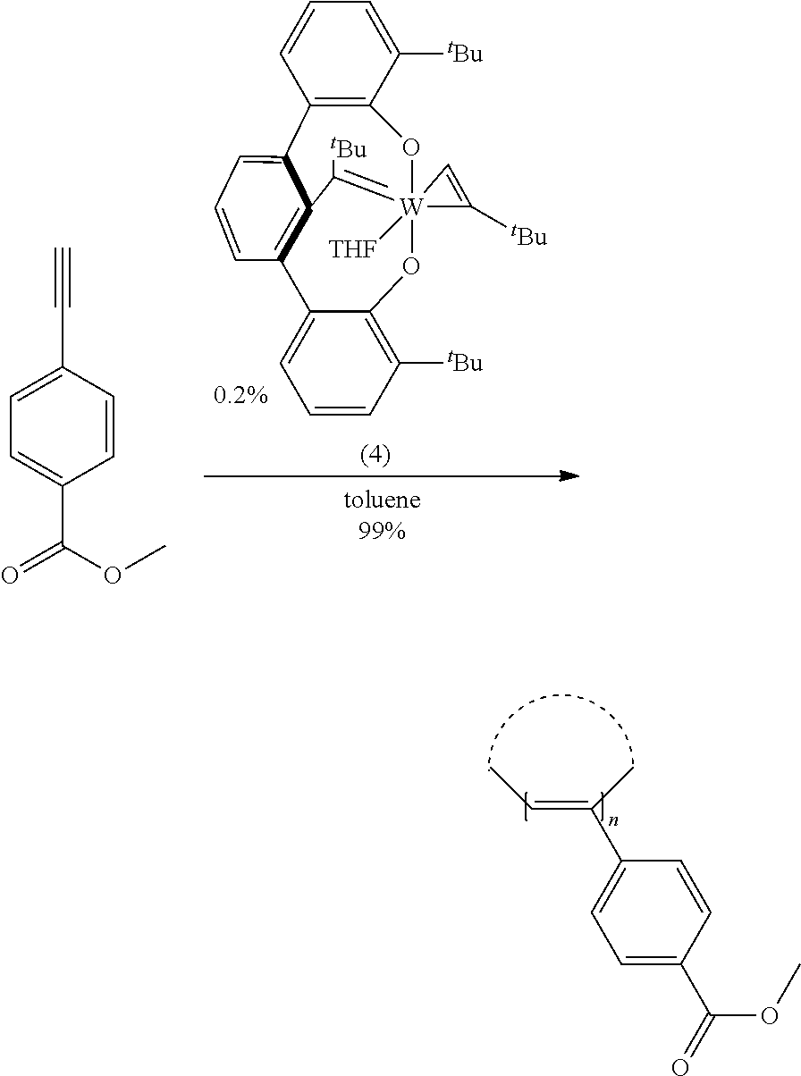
C(=C(C)C1=CC=C(C(=O)OC)C=C1)C.C1=C(C#C)C=CC(C(OC)=O)=C1.C12=C(C([tBu])=CC=C1)O[W]13([THF])(=C([tBu])C4=C(C5=CC=CC([tBu])=C5O1)C=CC=C24)C([tBu])=C3
